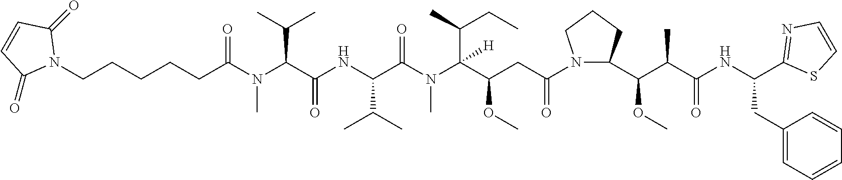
N1(C(CC(C(C(C)CC)(N(C)C(C(NC(C(N(C(CCCCCN2C(=O)C=CC2=O)=O)C)C(C)C)=O)C(C)C)=O)[H])OC)=O)C(C(C(C(NC(CC2=CC=CC=C2)C2=NC=CS2)=O)C)OC)CCC1
